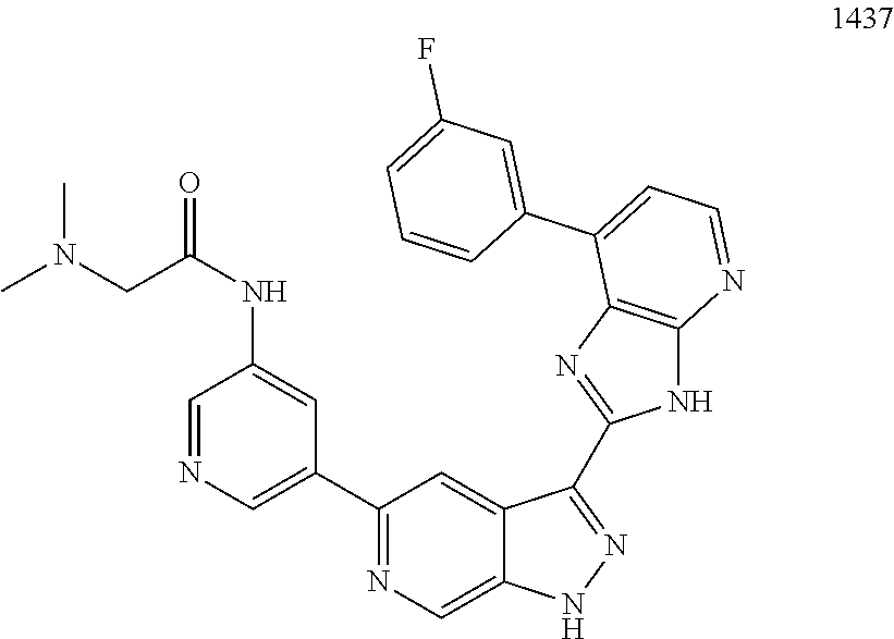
C1(C2=CN=CC(NC(=O)CN(C)C)=C2)=NC=C2C(=C1)C(C1=NC3=C(N1)N=CC=C3C1=CC(F)=CC=C1)=NN2
